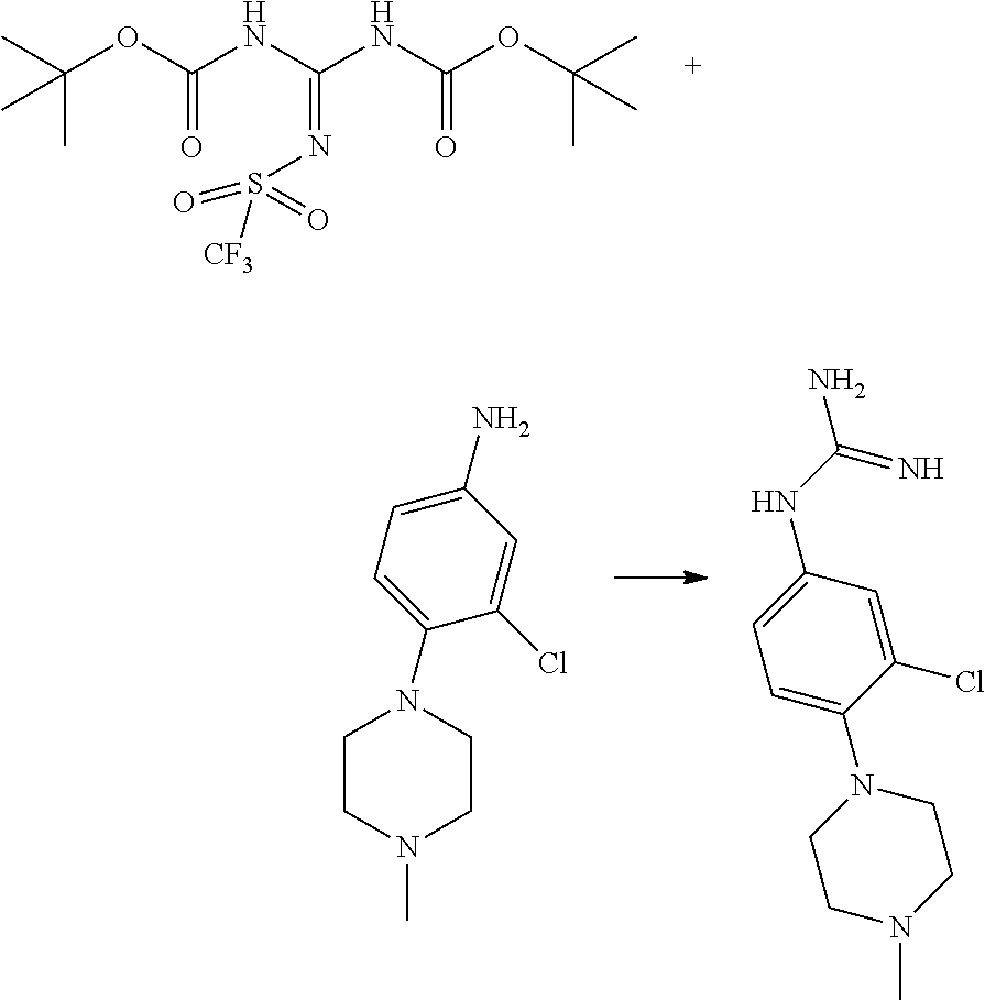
C(OC(NC(NC(OC(C)(C)C)=O)=NS(=O)([CF3])=O)=O)(C)(C)C.C1CN(C)CCN1C1=CC=C(N)C=C1Cl.CN1CCN(C2=CC=C(NC(=N)N)C=C2Cl)CC1
